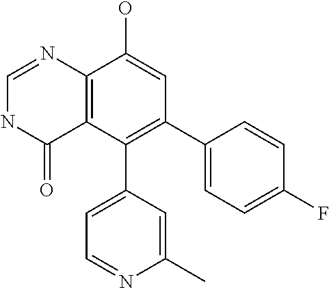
C12=C(C(C3=CC=NC(C)=C3)=C(C3=CC=C(F)C=C3)C=C1O)C(=O)NC=N2
